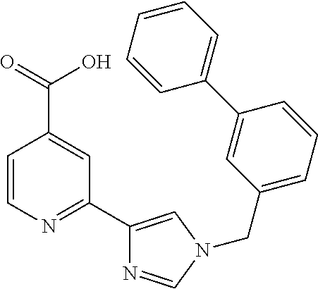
C1=CN=C(C2=CN(CC3=CC=CC(C4=CC=CC=C4)=C3)C=N2)C=C1C(O)=O
